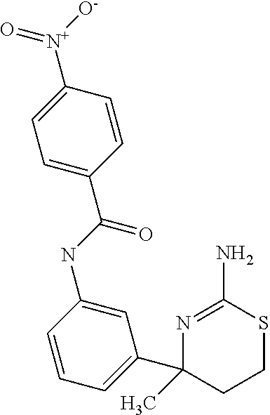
C1=C(C(=O)NC2=CC(C3(C)CCSC(N)=N3)=CC=C2)C=CC([N+]([O-])=O)=C1
